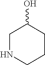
C1NCCCC1O
